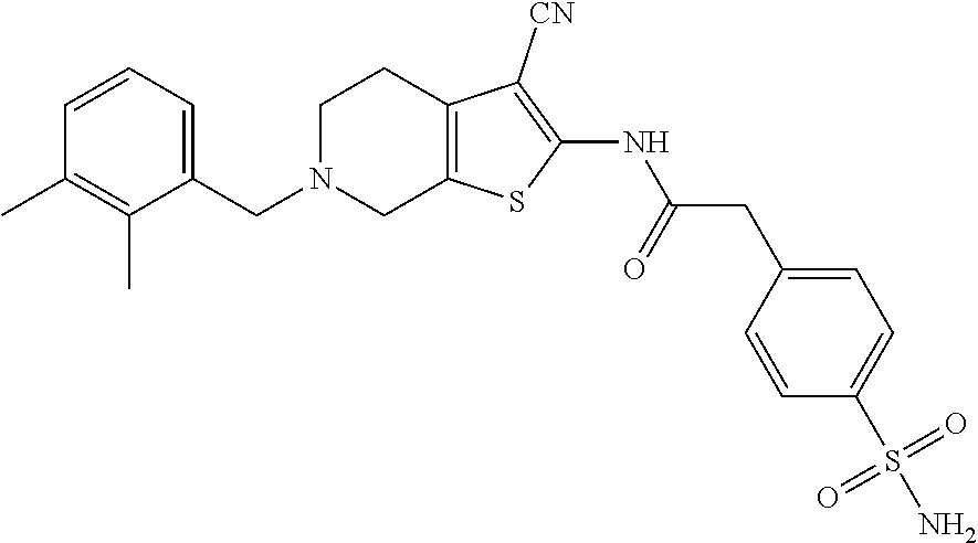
C1([CN])=C(NC(CC2=CC=C(S(N)(=O)=O)C=C2)=O)SC2=C1CCN(CC1=CC=CC(C)=C1C)C2
